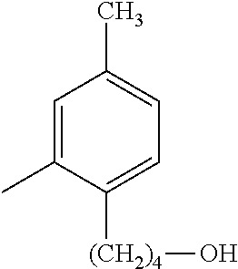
C1=C(C)C([(CH2)4]O)=CC=C1C
